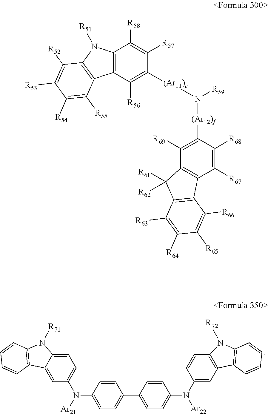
C1=CC(N([Ar21])C2=CC=C3C(=C2)C2=C(N3[R71])C=CC=C2)=CC=C1C1=CC=C(N(C2=CC3=C(C=C2)N([R72])C2=C3C=CC=C2)[Ar22])C=C1.C12=C(C([R56])=C([(Ar11)e]N([R59])[(Ar12)f]C3=C([R69])C4=C(C([R67])=C3[R68])C3=C(C4([R61])[R62])C([R63])=C([R64])C([R65])=C3[R66])C([R57])=C1[R58])C1=C(N2[R51])C([R52])=C([R53])C([R54])=C1[R55]
